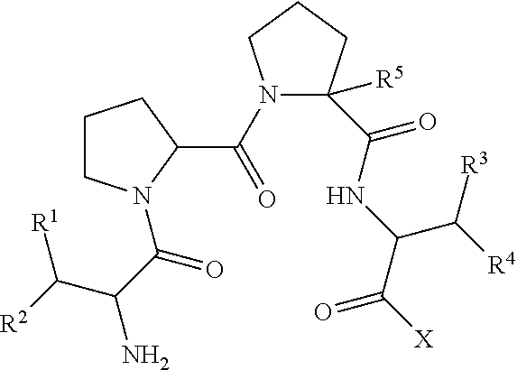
C1CN(C(C(C([R2])[R1])N)=O)C(C(=O)N2CCCC2(C(=O)NC(C([X])=O)C([R3])[R4])[R5])C1
